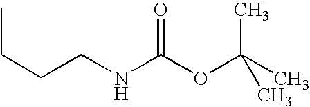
CCCCNC(=O)OC(C)(C)C
